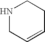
N1CC=CCC1
